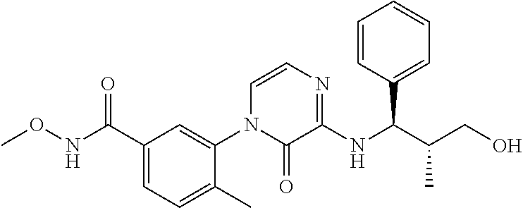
C1(C(NOC)=O)=CC=C(C)C(N2C(=O)C(NC(C(CO)C)C3=CC=CC=C3)=NC=C2)=C1
